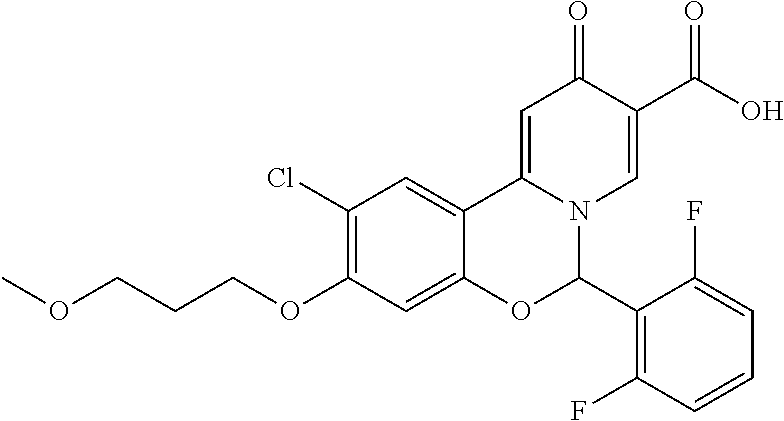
C1(Cl)=C(OCCCOC)C=C2C(=C1)C1=CC(=O)C(C(O)=O)=CN1C(C1=C(F)C=CC=C1F)O2
